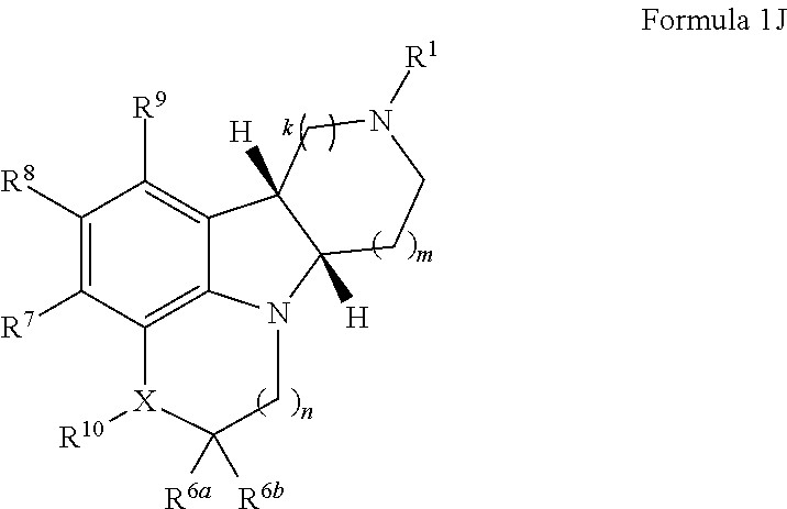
C1([R8])=C([R7])C2=C3C(=C1[R9])C1([H])C([H])(N3CC([R6a])([R6b])[X]2[R10])CCN([R1])C1
